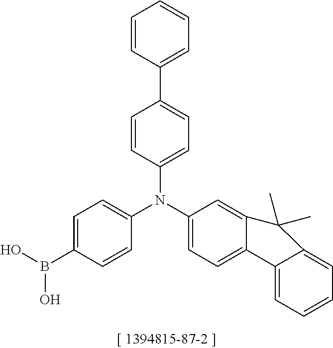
C1=CC(C2=CC=C(N(C3=CC=C4C(=C3)C(C)(C)C3=CC=CC=C43)C3=CC=C(B(O)O)C=C3)C=C2)=CC=C1
